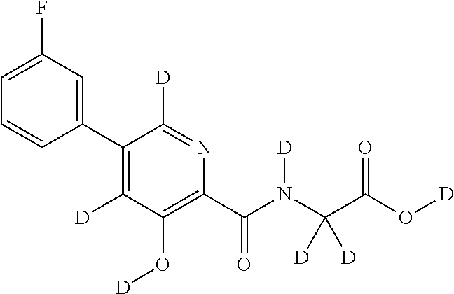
C1(C2=C([D])C(O[D])=C(C(N(C(C(O[D])=O)([D])[D])[D])=O)N=C2[D])=CC(F)=CC=C1
